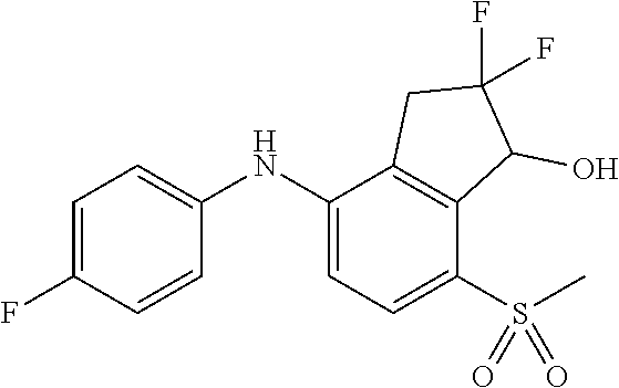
C1=C(F)C=CC(NC2=CC=C(S(C)(=O)=O)C3=C2CC(F)(F)C3O)=C1
